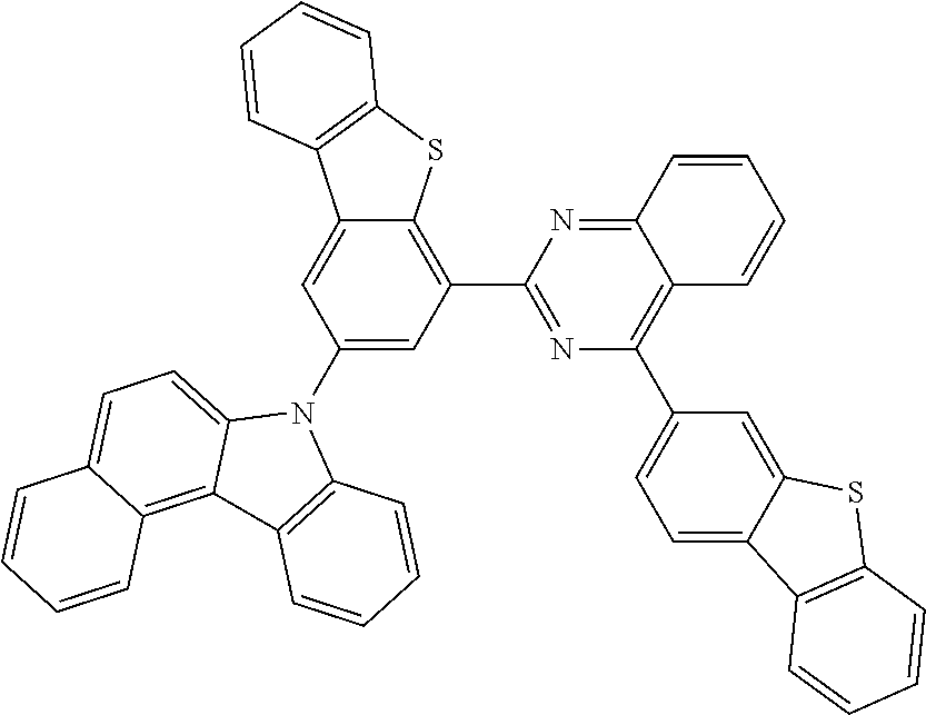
C1=C2C(=CC(C3=C4C(=NC(C5=C6C(=CC(N7C8=CC=C9C(=C8C8=C7C=CC=C8)C=CC=C9)=C5)C5=C(S6)C=CC=C5)=N3)C=CC=C4)=C1)SC1=C2C=CC=C1
